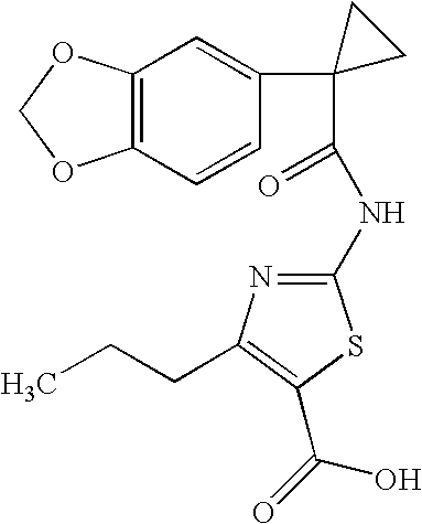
C12=C(C=CC(C3(C(NC4=NC(CCC)=C(C(=O)O)S4)=O)CC3)=C1)OCO2
